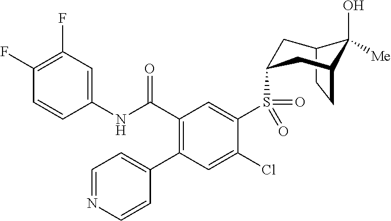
C12CCC(CC(S(C3=CC(C(NC4=CC(F)=C(F)C=C4)=O)=C(C4=CC=NC=C4)C=C3Cl)(=O)=O)C1)C2(O)[Me]
